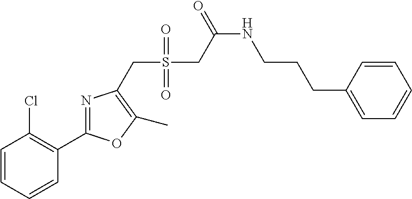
C1=CC=CC(C2=NC(CS(=O)(=O)CC(NCCCC3=CC=CC=C3)=O)=C(C)O2)=C1Cl
